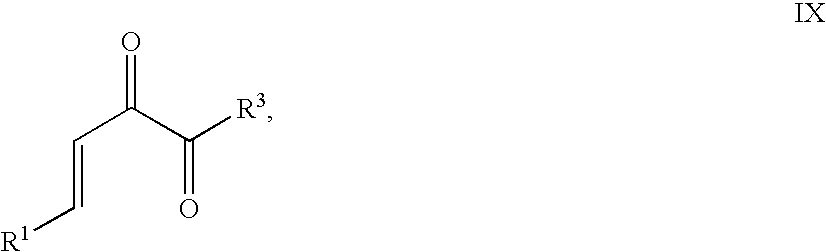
[R1]C=CC(C(=O)[R3])=O
